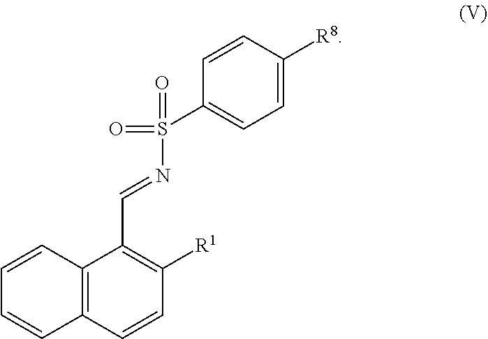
C1=CC2=C(C=C1)C=CC([R1])=C2C=NS(C1=CC=C([R8])C=C1)(=O)=O
